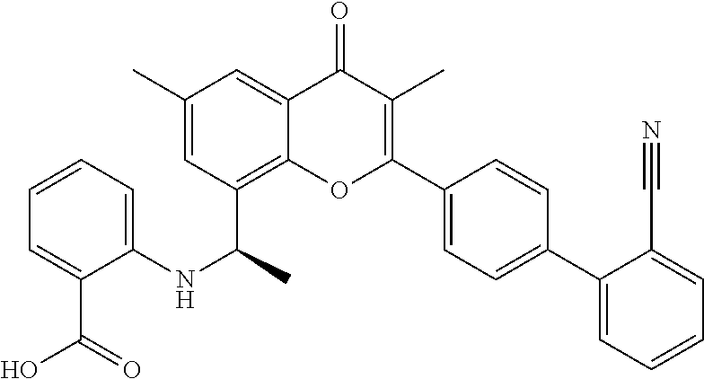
C1(C#N)=CC=CC=C1C1=CC=C(C2=C(C)C(=O)C3=CC(C)=CC(C(C)NC4=CC=CC=C4C(=O)O)=C3O2)C=C1
